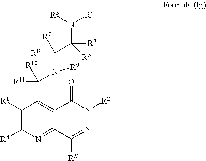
C1([R1])=C([RA])N=C2C(=C1C(N(C(C([R5])([R6])N([R3])[R4])([R7])[R8])[R9])([R11])[R10])C(=O)N([R2])N=C2[RB]
